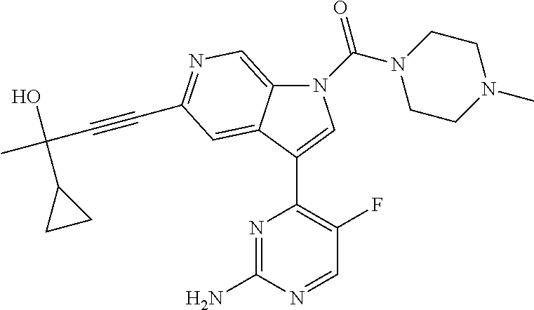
N1(C(N2CCN(C)CC2)=O)C2=CN=C(C#CC(C)(O)C3CC3)C=C2C(C2=C(F)C=NC(N)=N2)=C1
